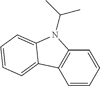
C1=CC=CC2=C1C1=CC=CC=C1N2C(C)C
